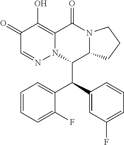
C1=CC=C(F)C(C(C2=CC(F)=CC=C2)C2C3N(C(=O)C4=C(O)C(=O)C=NN24)CCC3)=C1
